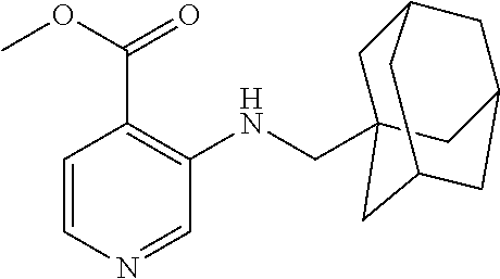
C(NC1=C(C(OC)=O)C=CN=C1)C12CC3CC(CC(C1)C3)C2
